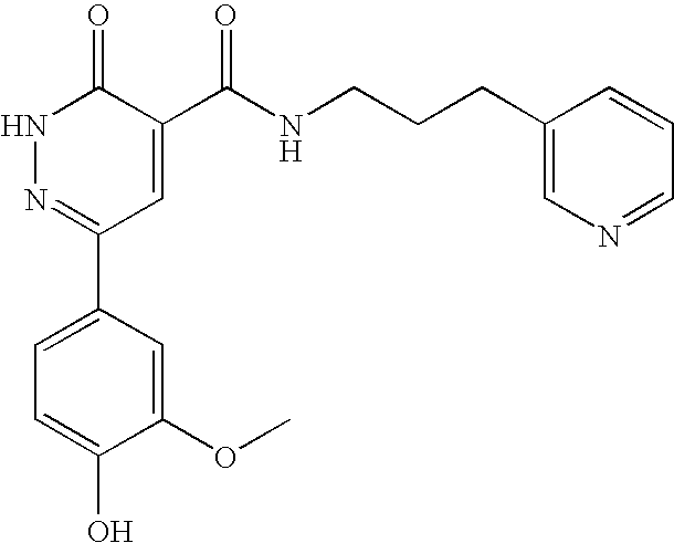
C1=C(OC)C(O)=CC=C1C1=NNC(=O)C(C(NCCCC2=CN=CC=C2)=O)=C1
